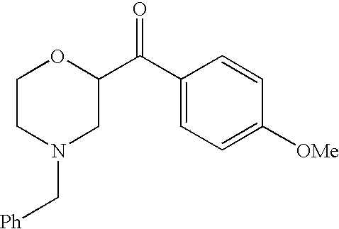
C1CN(C[Ph])CC(C(C2=CC=C([OMe])C=C2)=O)O1
